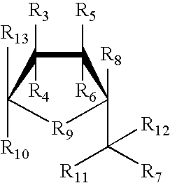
C1([R5])([R6])C([R3])([R4])C([R13])([R10])[R9]C1([R8])C([R7])([R11])[R12]
